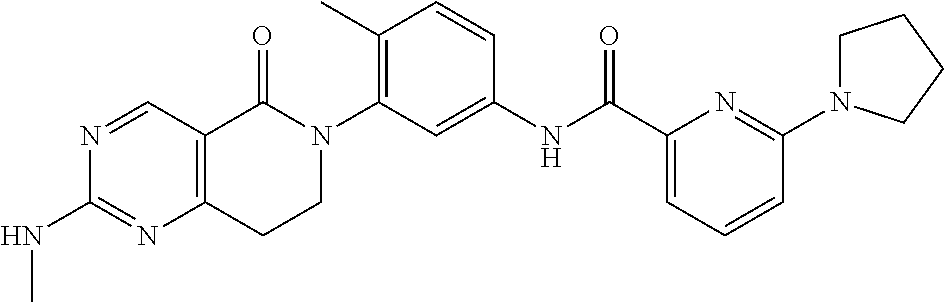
CNC1=NC2=C(C=N1)C(=O)N(C1=C(C)C=CC(NC(C3=CC=CC(N4CCCC4)=N3)=O)=C1)CC2
